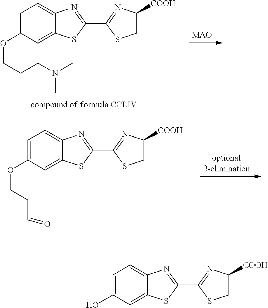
[MAO].O(C1=CC=C2C(=C1)SC(C1=NC([COOH])CS1)=N2)CCCN(C)C.[optionalb-elimination].O(C1=CC=C2C(=C1)SC(C1=NC([COOH])CS1)=N2)CCC=O.OC1=CC=C2C(=C1)SC(C1=NC([COOH])CS1)=N2
